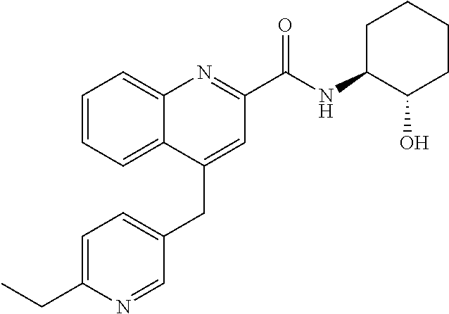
C1=C(CC)N=CC(CC2=CC(C(NC3C(O)CCCC3)=O)=NC3=CC=CC=C23)=C1
